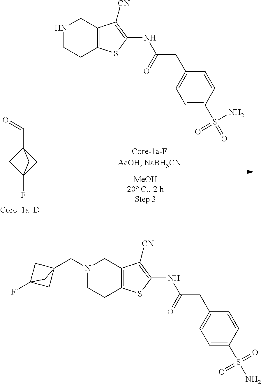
O=CC12CC(F)(C1)C2.N1CCC2=C(C1)C([CN])=C(NC(CC1=CC=C(S(=O)(N)=O)C=C1)=O)S2.N1(CC23CC(F)(C2)C3)CCC2=C(C1)C([CN])=C(NC(CC1=CC=C(S(=O)(N)=O)C=C1)=O)S2
